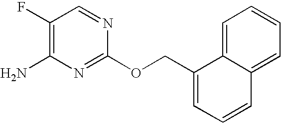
C1(F)=C(N)N=C(OCC2=CC=CC3=CC=CC=C23)N=C1
